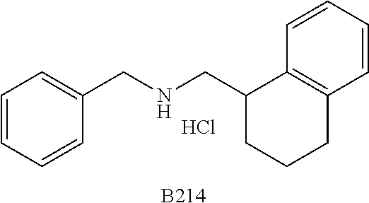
[B214].Cl.C1=CC=CC(CNCC2CCCC3=C2C=CC=C3)=C1
